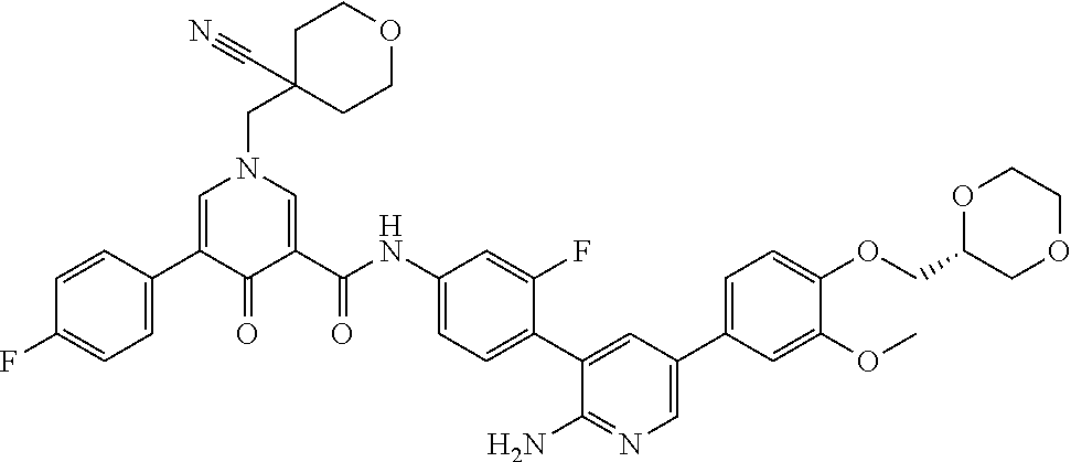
C1=C(C2=CC=C(F)C=C2)C(=O)C(C(NC2=CC=C(C3=CC(C4=CC=C(OCC5COCCO5)C(OC)=C4)=CN=C3N)C(F)=C2)=O)=CN1CC1(C#N)CCOCC1
